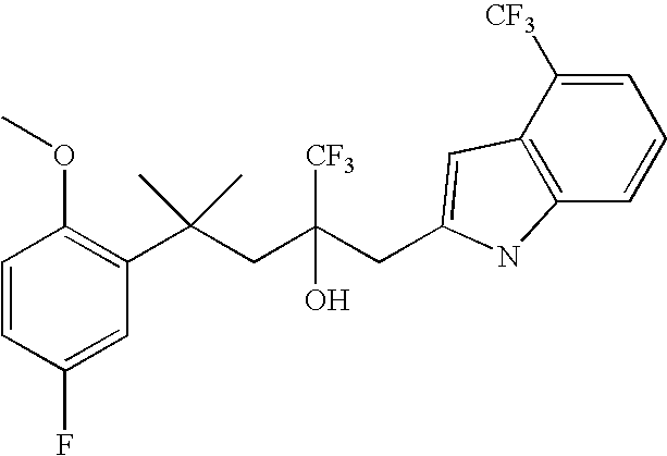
C1(F)=CC(C(CC(CC2=CC3=C(C=CC=C3[CF3])N2)([CF3])O)(C)C)=C(OC)C=C1
